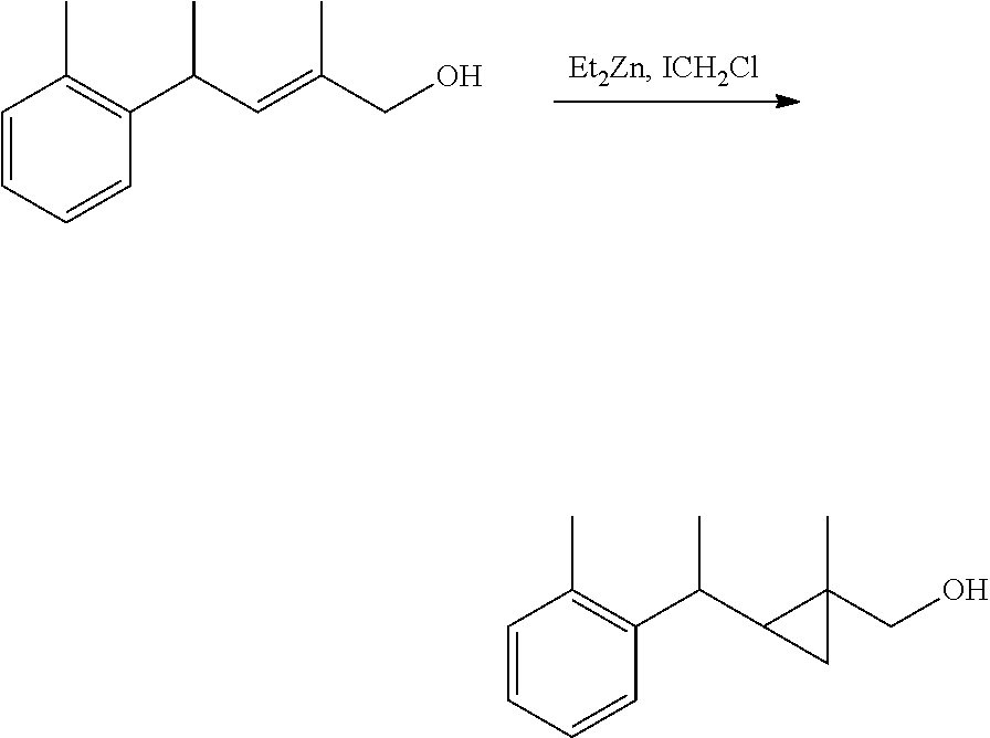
C1=CC=CC(C(C=C(CO)C)C)=C1C.C1=CC=CC(C(C2C(CO)(C)C2)C)=C1C
